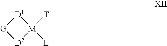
[G]1[D2][M]([T])([L])[D1]1
